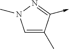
C1=C(C)C(->C)=NN1C
